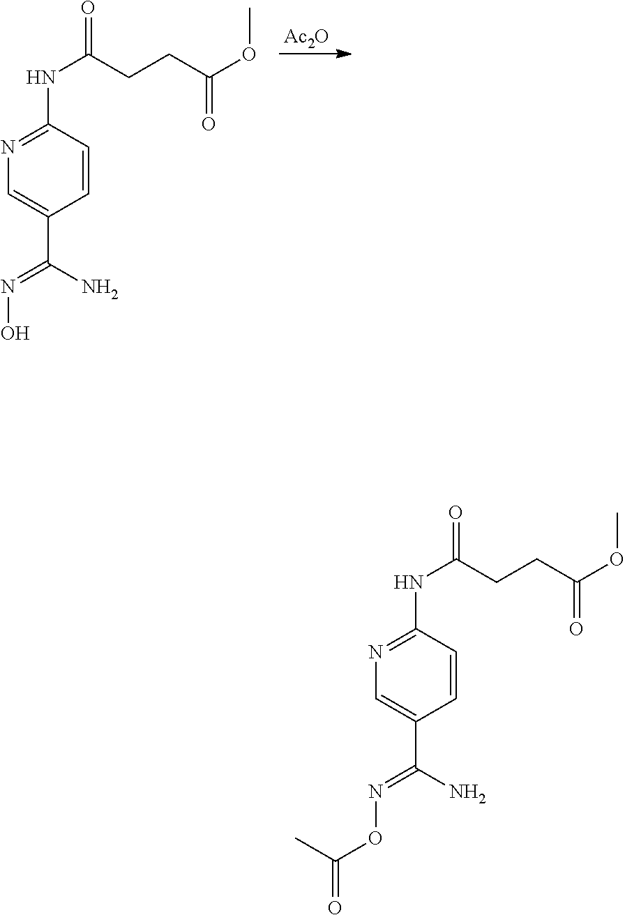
[Ac2O].C1(NC(=O)CCC(OC)=O)=NC=C(C(N)=NO)C=C1.C1(NC(=O)CCC(OC)=O)=NC=C(C(N)=NOC(=O)C)C=C1
